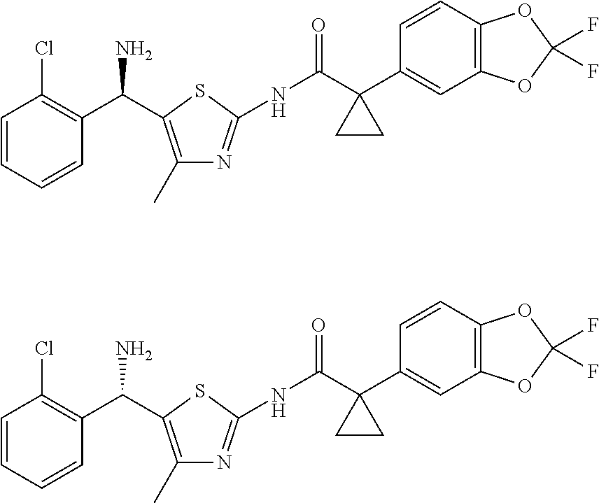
C1=CC=CC(C(C2=C(C)N=C(NC(C3(C4=CC5=C(C=C4)OC(F)(F)O5)CC3)=O)S2)N)=C1Cl.C1=CC=CC(C(C2=C(C)N=C(NC(C3(C4=CC5=C(C=C4)OC(F)(F)O5)CC3)=O)S2)N)=C1Cl
